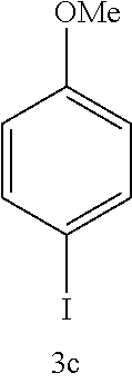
C1=CC(I)=CC=C1[OMe]
